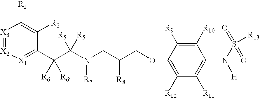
C1(C(C(N(CC(COC2=C([R12])C([R11])=C(N(S(=O)(=O)[R13])[H])C([R10])=C2[R9])[R8])[R7])([R5])[R5])([R6])[R6])=[X1][X2]=[X3]C([R1])=C1[R2]
